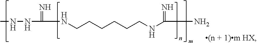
CNNC(=N)NCCCCCCNC(N)=N
